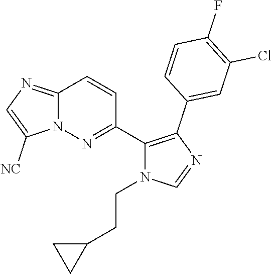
C12=NC=C([NC])N1N=C(C1=C(C3=CC(Cl)=C(F)C=C3)N=CN1CCC1CC1)C=C2
